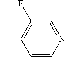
C1=CN=CC(F)=C1C
